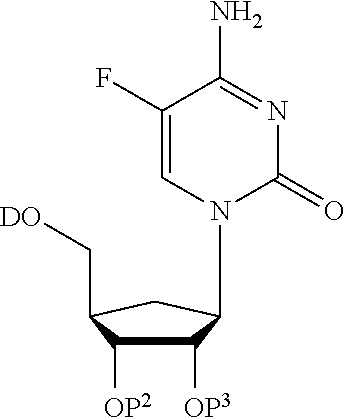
C1(F)=CN(C2C([OP3])C([OP2])C(C[DO])C2)C(=O)N=C1N
